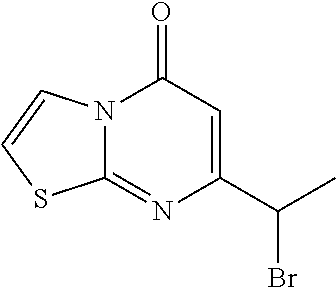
C1=C(C(C)Br)N=C2N(C1=O)C=CS2
